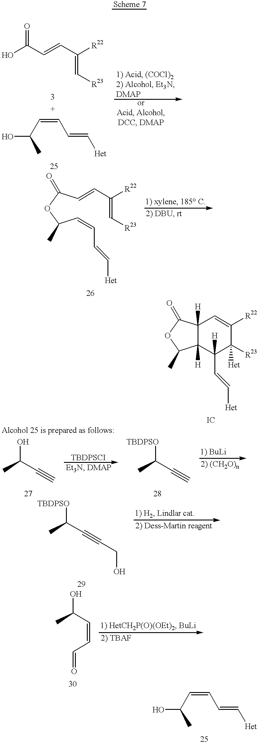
C(=CC([R22])=C[R23])C(O)=O.C(=CC=C[Het])C(C)O.C(=CC(=C[R23])[R22])C(OC(C=CC=C[Het])C)=O.C12([H])C([H])(C(C=C[Het])([H])C([Het])([R23])C([R22])=C1)C(C)OC2=O.CC(C#C)O.CC(C#C)[TBDPSO].CC(C#CCO)[TBDPSO].CC(C=CC=O)O.C(=CC=C[Het])C(C)O
